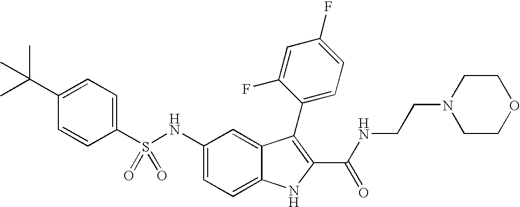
C1(C(C)(C)C)=CC=C(S(NC2=CC=C3C(=C2)C(C2=CC=C(F)C=C2F)=C(C(NCCN2CCOCC2)=O)N3)(=O)=O)C=C1
